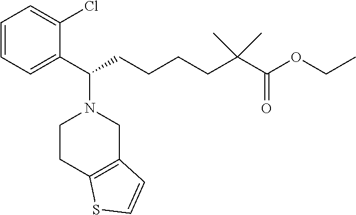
C1=CC=C(C(CCCCC(C(OCC)=O)(C)C)N2CCC3=C(C2)C=CS3)C(Cl)=C1
